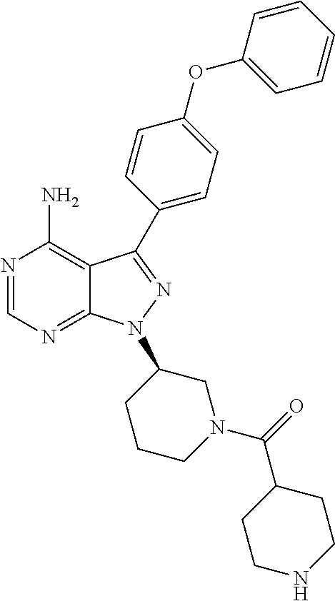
N1=CN=C2C(=C1N)C(C1=CC=C(OC3=CC=CC=C3)C=C1)=NN2C1CCCN(C(=O)C2CCNCC2)C1
